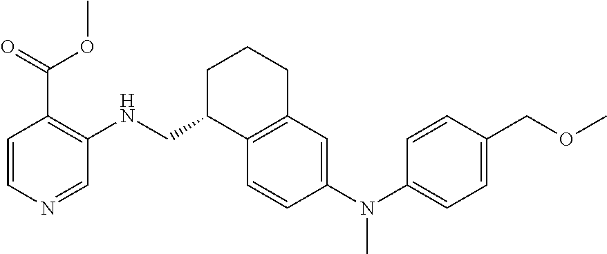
C12=C(C=CC(N(C3=CC=C(COC)C=C3)C)=C1)C(CNC1=C(C(OC)=O)C=CN=C1)CCC2
